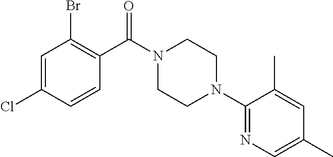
C1=C(Cl)C=CC(C(N2CCN(C3=NC=C(C)C=C3C)CC2)=O)=C1Br
